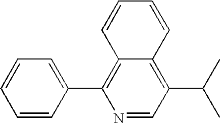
C1=CC(C2=C3C(=C(C(C)C)C=N2)C=CC=C3)=CC=C1
